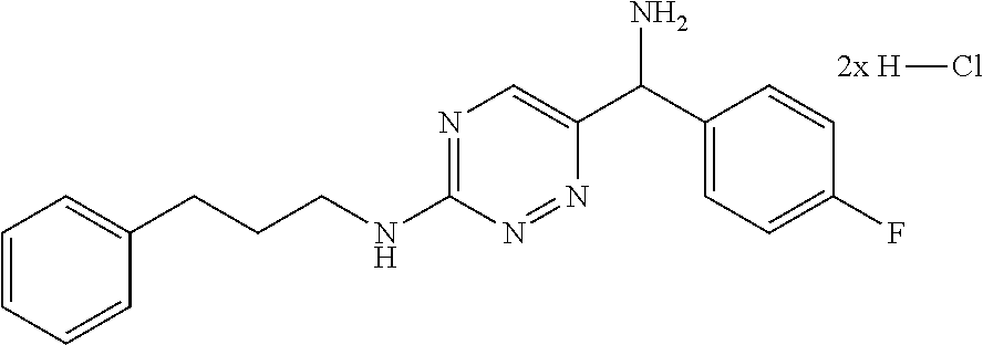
C1=CC=C(CCCNC2=NC=C(C(C3=CC=C(F)C=C3)N)N=N2)C=C1.[2x H]Cl
